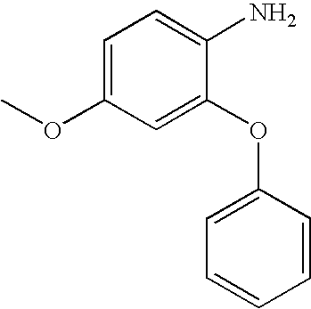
C1=C(OC)C=C(OC2=CC=CC=C2)C(N)=C1
